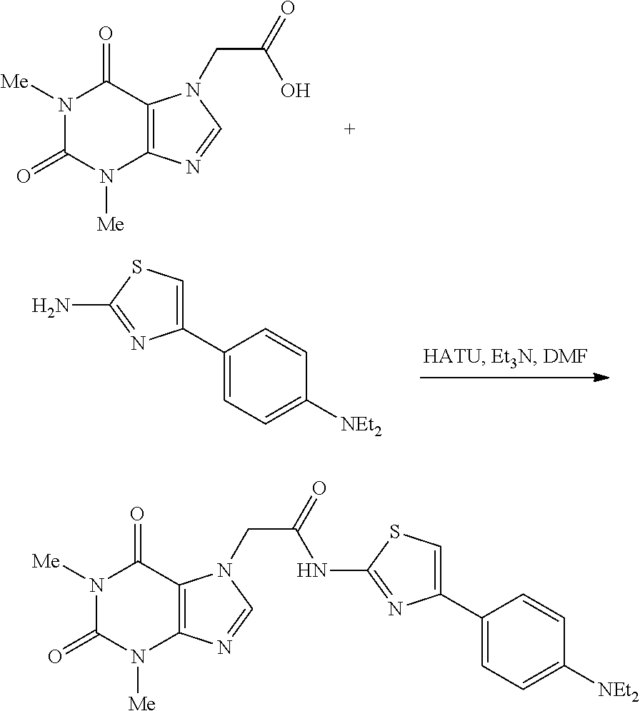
N1([Me])C(=O)N([Me])C2=C(C1=O)N(CC(=O)O)C=N2.NC1=NC(C2=CC=C([NEt2])C=C2)=CS1.N1([Me])C(=O)N([Me])C2=C(C1=O)N(CC(=O)NC1=NC(C3=CC=C([NEt2])C=C3)=CS1)C=N2
